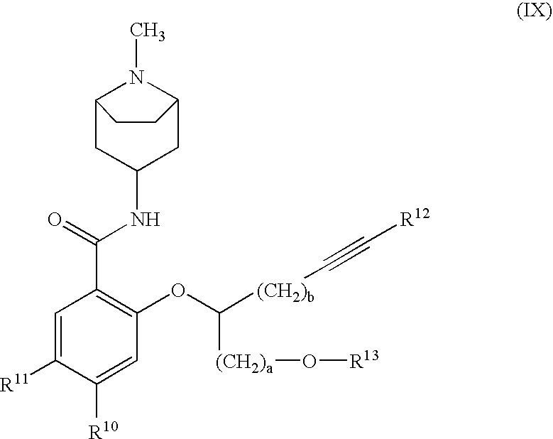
C1=C([R11])C([R10])=CC(OC([(CH2)b]C#C[R12])[(CH2)a]O[R13])=C1C(=O)NC1CC2N(C)C(C1)CC2
